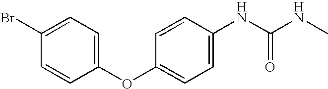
C1(NC(NC)=O)=CC=C(OC2=CC=C(Br)C=C2)C=C1
